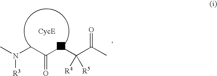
N(CC(NC(C(C)=O)([R4])[R5])=O)(C)[R3]
